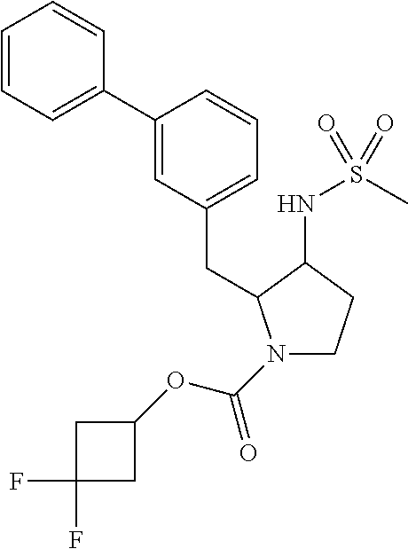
C1(C2=CC(CC3N(C(OC4CC(F)(F)C4)=O)CCC3NS(C)(=O)=O)=CC=C2)=CC=CC=C1
